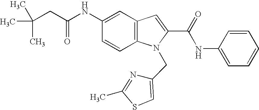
C12=C(C=C(NC(CC(C)(C)C)=O)C=C1)C=C(C(=O)NC1=CC=CC=C1)N2CC1=CSC(C)=N1
